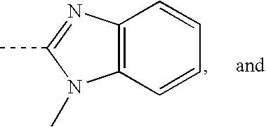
CC1=NC2=C(N1C)C=CC=C2
